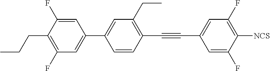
C1=C(F)C(CCC)=C(F)C=C1C1=CC(CC)=C(C#CC2=CC(F)=C([NCS])C(F)=C2)C=C1
